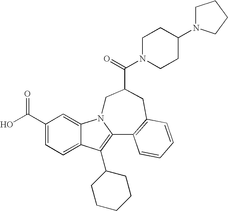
C1(C(O)=O)=CC=C2C(=C1)N1C(=C2C2CCCCC2)C2=C(CC(C(=O)N3CCC(N4CCCC4)CC3)C1)C=CC=C2
